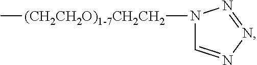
N1([(CH2CH2O)1-7CH2CH2]C)C=NN=N1
